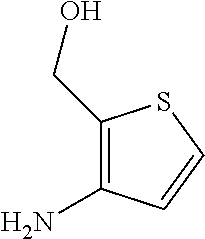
C1(CO)=C(N)C=CS1
